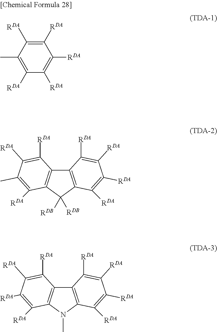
C1([RDA])=C(C)C([RDA])=C([RDA])C([RDA])=C1[RDA].C12=C(C([RDB])([RDB])C3=C1C([RDA])=C([RDA])C(C)=C3[RDA])C([RDA])=C([RDA])C([RDA])=C2[RDA].C12=C(N(C)C3=C1C([RDA])=C([RDA])C([RDA])=C3[RDA])C([RDA])=C([RDA])C([RDA])=C2[RDA]
